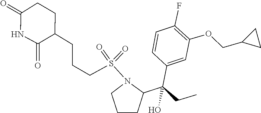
O=S(=O)(N1CCCC1C(C1=CC(OCC2CC2)=C(F)C=C1)(CC)O)CCCC1C(=O)NC(=O)CC1
